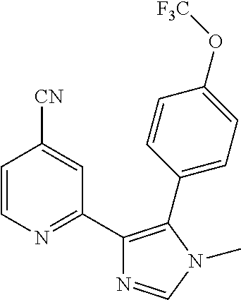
C1=CN=C(C2=C(C3=CC=C(O[F3C])C=C3)N(C)C=N2)C=C1[CN]
